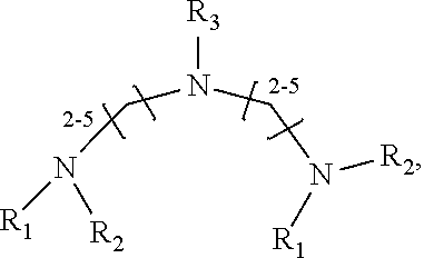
C(N([R3])CN([R2])[R1])N([R1])[R2]
